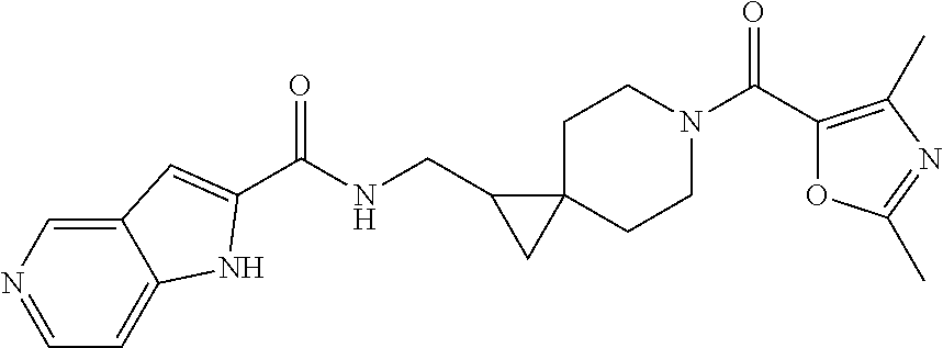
O=C(C1=C(C)N=C(C)O1)N1CCC2(CC1)C(CNC(=O)C1=CC3=CN=CC=C3N1)C2
